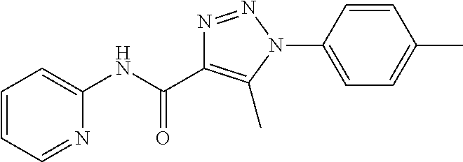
C1(NC(C2=C(C)N(C3=CC=C(C)C=C3)N=N2)=O)=CC=CC=N1
